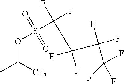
O(C(C)[CF3])S(=O)(=O)C(F)(C(C(F)(F)C(F)(F)F)(F)F)F
